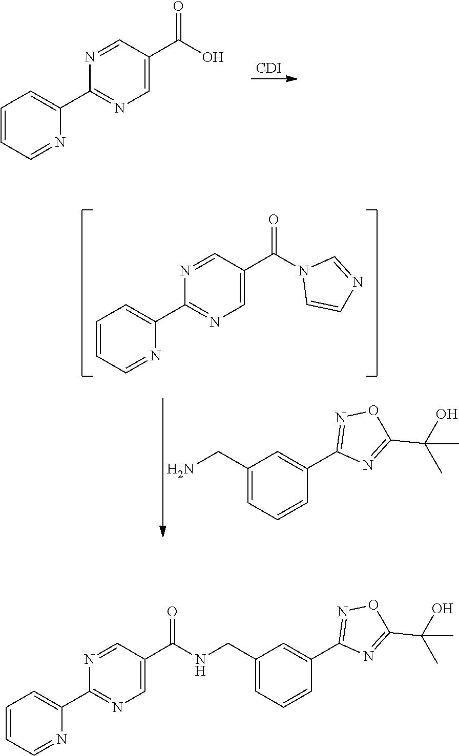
[CDI].C1=CC=NC(C2=NC=C(C(O)=O)C=N2)=C1.C1=C(CN)C=C(C2=NOC(C(C)(C)O)=N2)C=C1.C1=CC=NC(C2=NC=C(C(N3C=CN=C3)=O)C=N2)=C1.C1=C(CNC(C2=CN=C(C3=CC=CC=N3)N=C2)=O)C=C(C2=NOC(C(C)(C)O)=N2)C=C1
